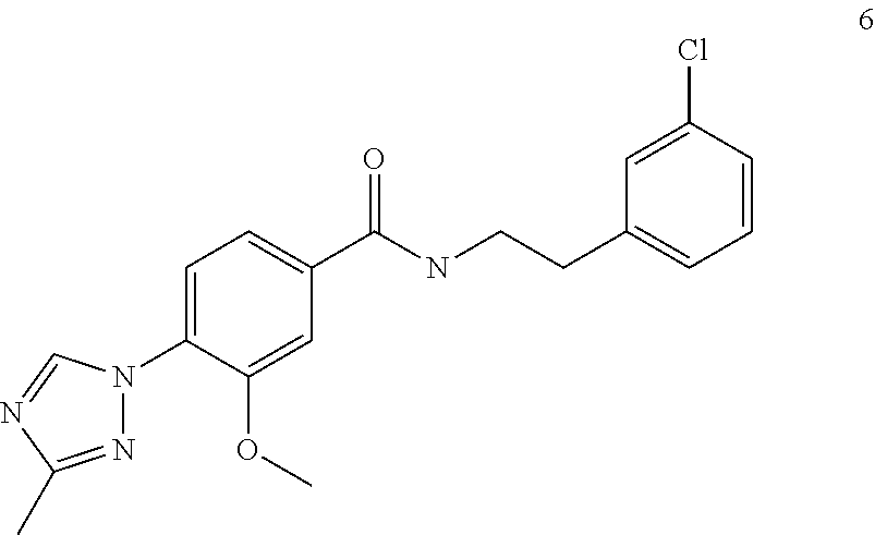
N1=C(C)N=CN1C1=CC=C(C(NCCC2=CC=CC(Cl)=C2)=O)C=C1OC
